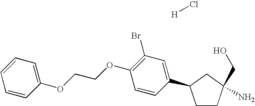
C1CC(CO)(N)CC1C1=CC(Br)=C(OCCOC2=CC=CC=C2)C=C1.[H]Cl
